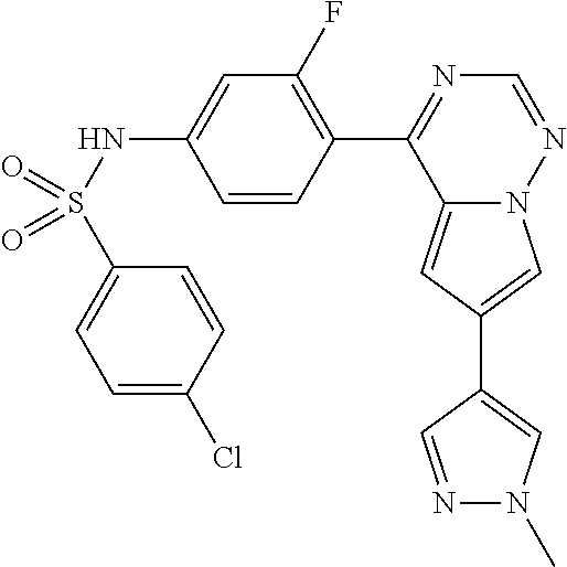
C12=CC(C3=CN(C)N=C3)=CN1N=CN=C2C1=C(F)C=C(NS(=O)(C2=CC=C(Cl)C=C2)=O)C=C1
